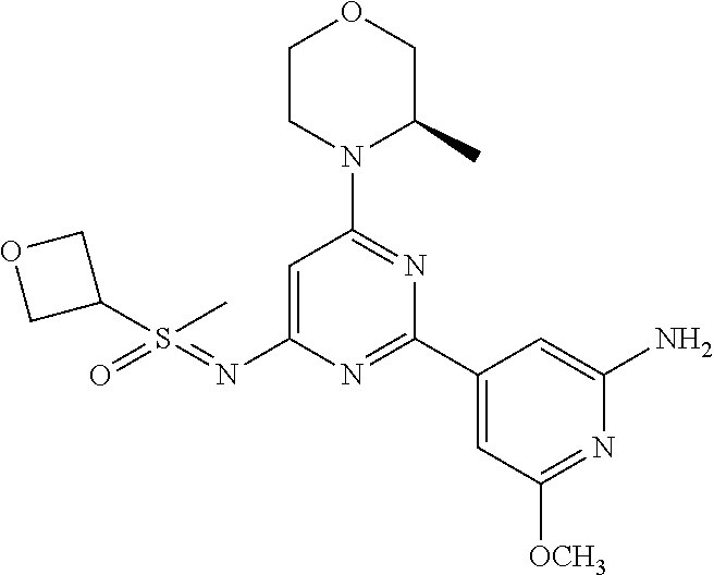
C1=C(N=S(=O)(C)C2COC2)N=C(C2=CC([OCH3])=NC(N)=C2)N=C1N1C(C)COCC1
